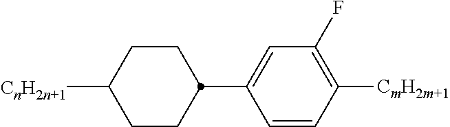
C1CC(C2=CC(F)=C([CmH2m+1])C=C2)CCC1[CnH2n+1]
